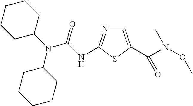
C1=C(C(N(OC)C)=O)SC(NC(N(C2CCCCC2)C2CCCCC2)=O)=N1
